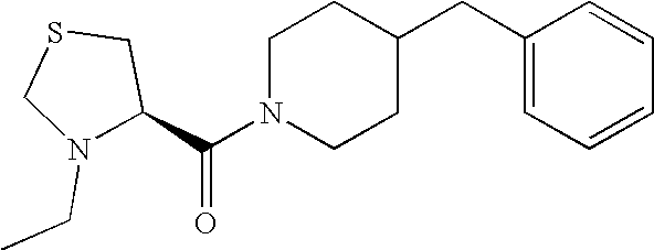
C(N1CCC(CC2=CC=CC=C2)CC1)(=O)C1CSCN1CC
